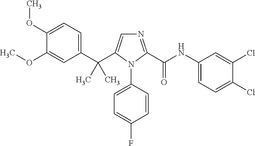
C1(OC)=CC=C(C(C2=CN=C(C(NC3=CC=C(Cl)C(Cl)=C3)=O)N2C2=CC=C(F)C=C2)(C)C)C=C1OC
